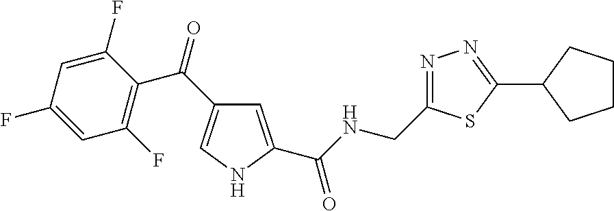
C1=C(C(NCC2=NN=C(C3CCCC3)S2)=O)NC=C1C(=O)C1=C(F)C=C(F)C=C1F
